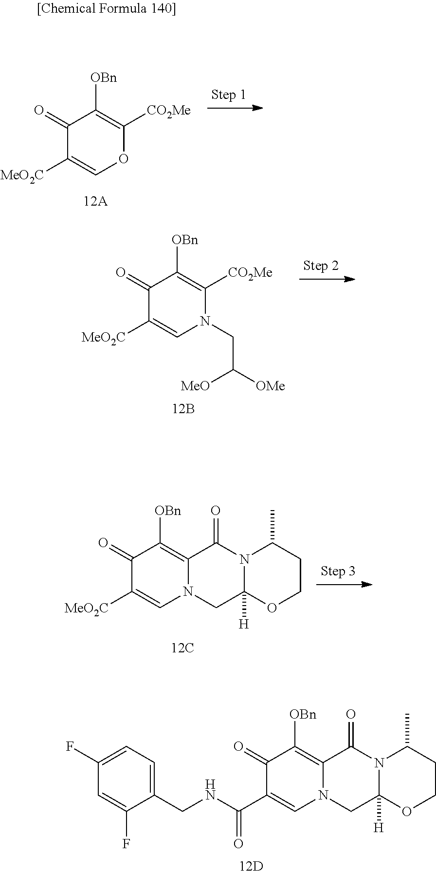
[MeO2C]C1=COC([CO2Me])=C([OBn])C1=O.[MeO2C]C1=CN(CC([MeO])[OMe])C([CO2Me])=C([OBn])C1=O.[MeO2C]C1=CN2C(=C([OBn])C1=O)C(=O)N1C([H])(C2)OCCC1C.C1(F)=CC=C(CNC(C2=CN3C(=C([OBn])C2=O)C(=O)N2C([H])(C3)OCCC2C)=O)C(F)=C1
